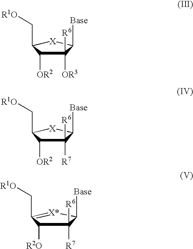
C1([R6])([OR3])C([OR2])C(C[R1O])[X]C1[Base].C1([R6])([R7])C([OR2])C(C[R1O])[X]C1[Base].C1([R6])([R7])C([R2O])C(C[R1O])=[X*]C1[Base]
